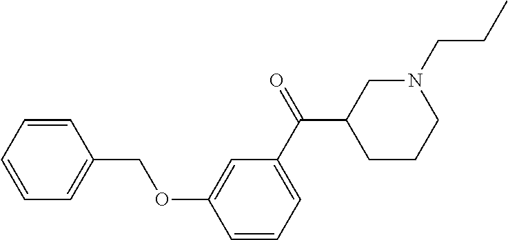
C1=CC=CC(COC2=CC(C(=O)C3CCCN(CCC)C3)=CC=C2)=C1
